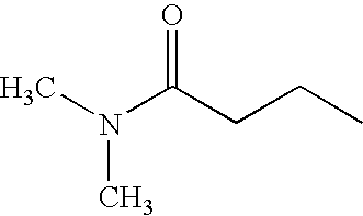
N(C(CCC)=O)(C)C
